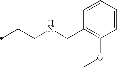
C(CNCC1=C(OC)C=CC=C1)C
